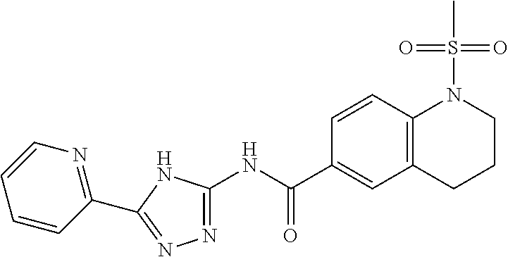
C1(C(NC2=NN=C(C3=NC=CC=C3)N2)=O)=CC2=C(C=C1)N(S(C)(=O)=O)CCC2
